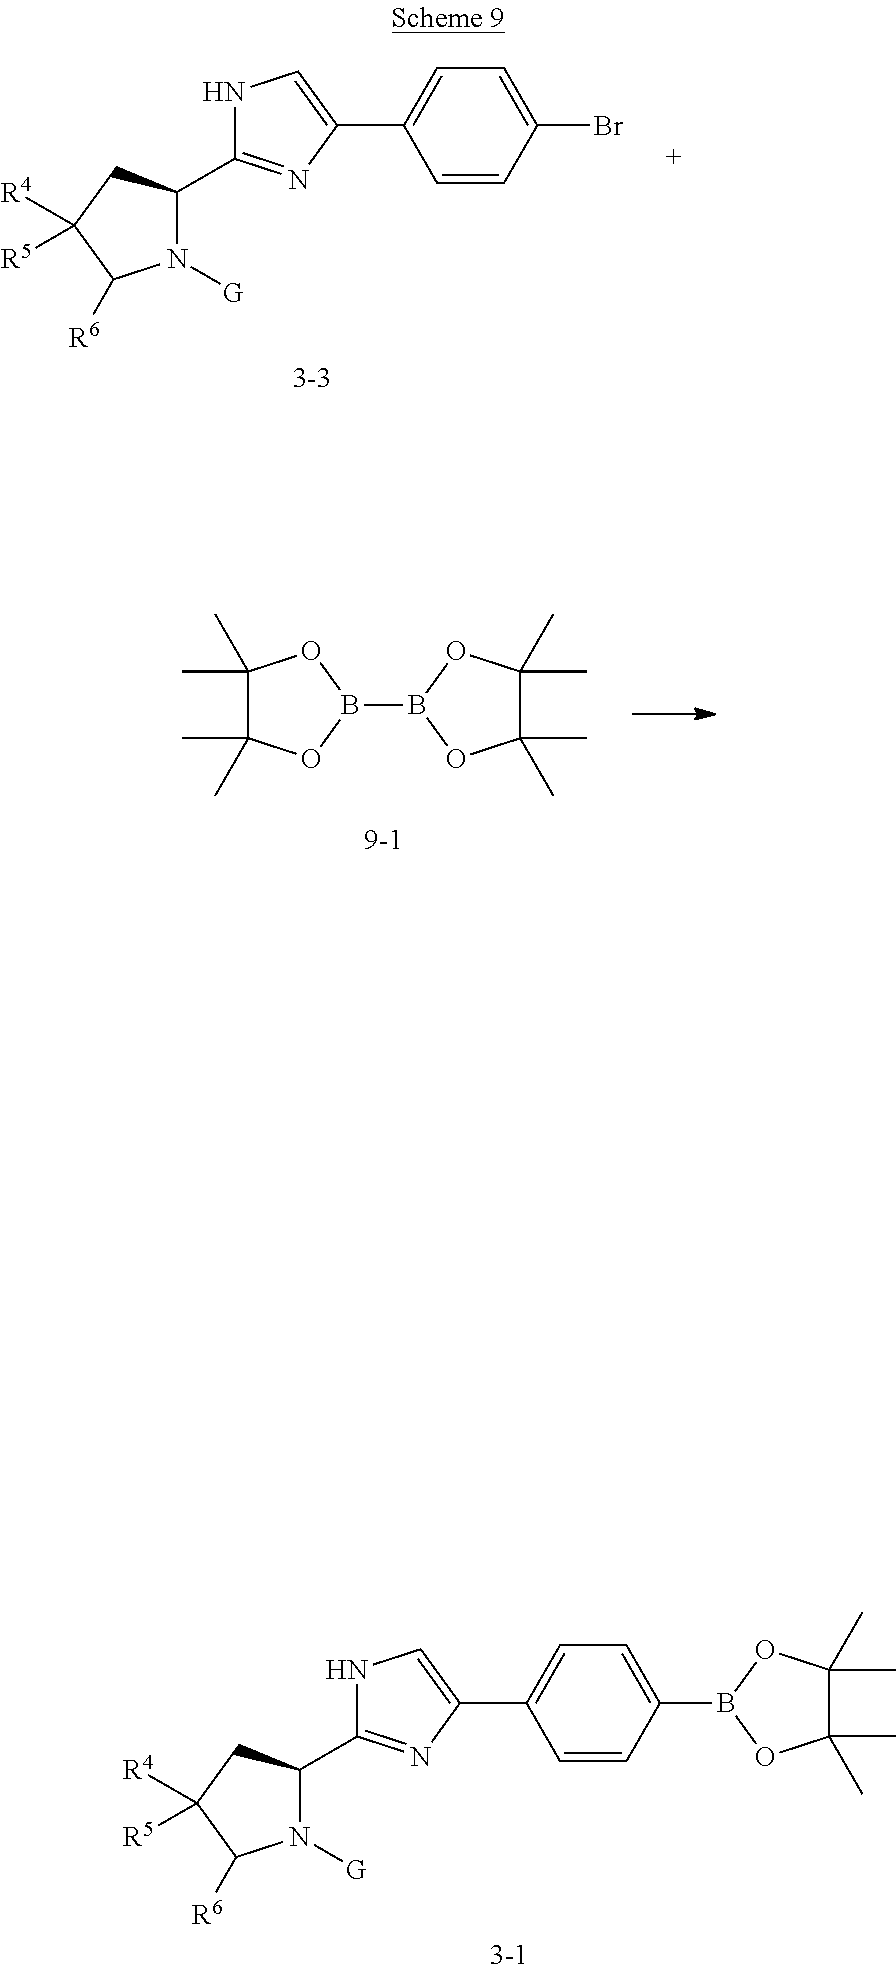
BrC1=CC=C(C2=CNC(C3N([G])C([R6])C([R4])([R5])C3)=N2)C=C1.C1(C)(C)C(C)(C)OB(B2OC(C)(C)C(C)(C)O2)O1.C1(B2OC(C)(C)C(C)(C)O2)=CC=C(C2=CNC(C3N([G])C([R6])C([R4])([R5])C3)=N2)C=C1
